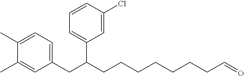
C1(C)=CC=C(CC(CCCCCCCC=O)C2=CC=CC(Cl)=C2)C=C1C
